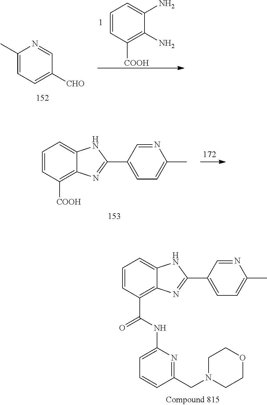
C1=CC([COOH])=C(N)C(N)=C1.C1(C)=CC=C([CHO])C=N1.C1=CC([COOH])=C2C(=C1)NC(C1=CC=C(C)N=C1)=N2.C1=CC(C(NC2=CC=CC(CN3CCOCC3)=N2)=O)=C2C(=C1)NC(C1=CC=C(C)N=C1)=N2
